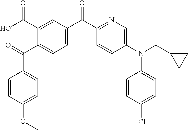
C1(C(C2=CC=C(C(C3=NC=C(N(CC4CC4)C4=CC=C(Cl)C=C4)C=C3)=O)C=C2C(O)=O)=O)=CC=C(OC)C=C1
